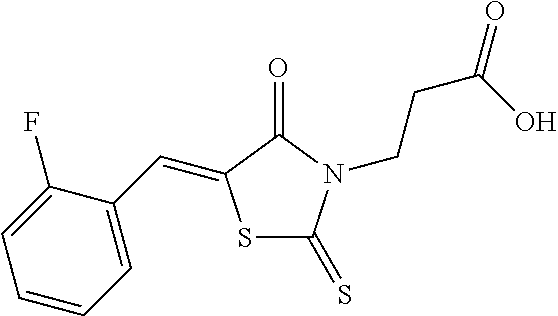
S1C(=S)N(CCC(=O)O)C(=O)C1=CC1=CC=CC=C1F
